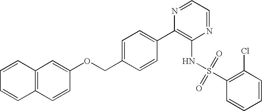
C12=C(C=CC(OCC3=CC=C(C4=C(NS(C5=C(Cl)C=CC=C5)(=O)=O)N=CC=N4)C=C3)=C1)C=CC=C2
